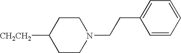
[CH2CH2]C1CCN(CCC2=CC=CC=C2)CC1
